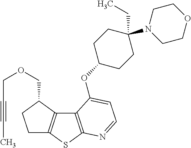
C1C2=C(C(COCC#CC)C1)C1=C(S2)N=CC=C1OC1CCC(N2CCOCC2)(CC)CC1
